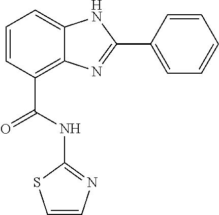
C1=CC(C(NC2=NC=CS2)=O)=C2C(=C1)NC(C1=CC=CC=C1)=N2
